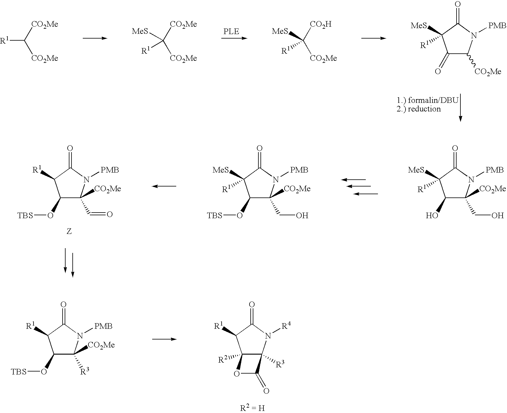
[R1]C([CO2Me])[CO2Me].[R1]C([CO2Me])([CO2Me])[MeS].[R1]C([CO2H])([CO2Me])[MeS].C1(=O)C([CO2Me])N([PMB])C(=O)C1([R1])[MeS].C1(O[TBS])C([CO2Me])(C=O)N([PMB])C(=O)C1[R1].C1(O)C([CO2Me])(CO)N([PMB])C(=O)C1([R1])[MeS].C1(O[TBS])C([CO2Me])(CO)N([PMB])C(=O)C1([R1])[MeS].C1(O[TBS])C([CO2Me])([R3])N([PMB])C(=O)C1[R1].C12([R2])C([R3])(N([R4])C(=O)C1[R1])C(=O)O2
